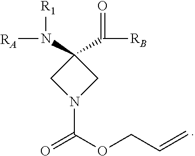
C1N(C(=O)OCC=C)CC1(N([RA])[R1])C([RB])=O
